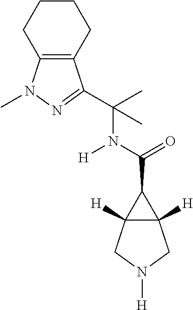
C12=C(CCCC1)C(C(C)(N(C(=O)C1C3([H])C1([H])CN([H])C3)[H])C)=NN2C
